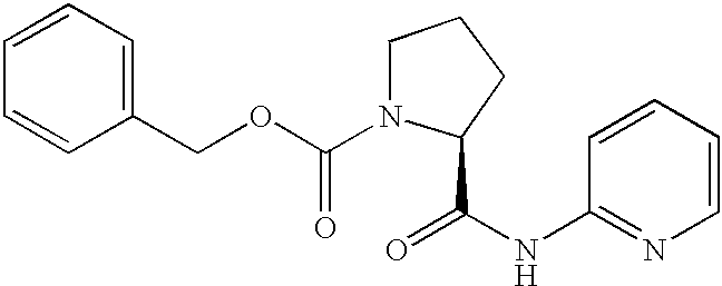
C1=CC(COC(N2C(C(NC3=NC=CC=C3)=O)CCC2)=O)=CC=C1
